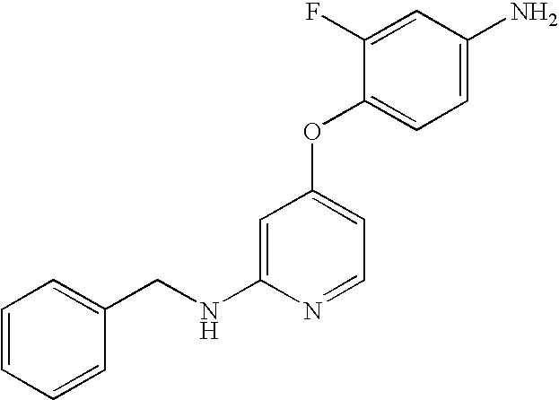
C1=C(N)C=C(F)C(OC2=CC=NC(NCC3=CC=CC=C3)=C2)=C1
